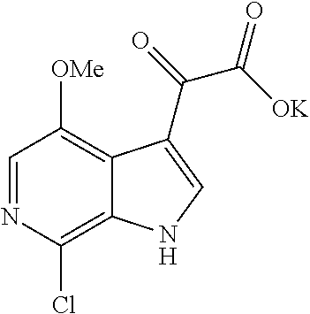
C1=NC(Cl)=C2C(=C1[OMe])C(C(=O)C([OK])=O)=CN2
